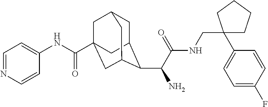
C1C2C(C(C(NCC3(C4=CC=C(F)C=C4)CCCC3)=O)N)C3CC(C(NC4=CC=NC=C4)=O)(CC1C3)C2
